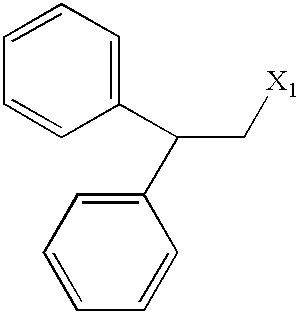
C1=CC=C(C(C[X1])C2=CC=CC=C2)C=C1
